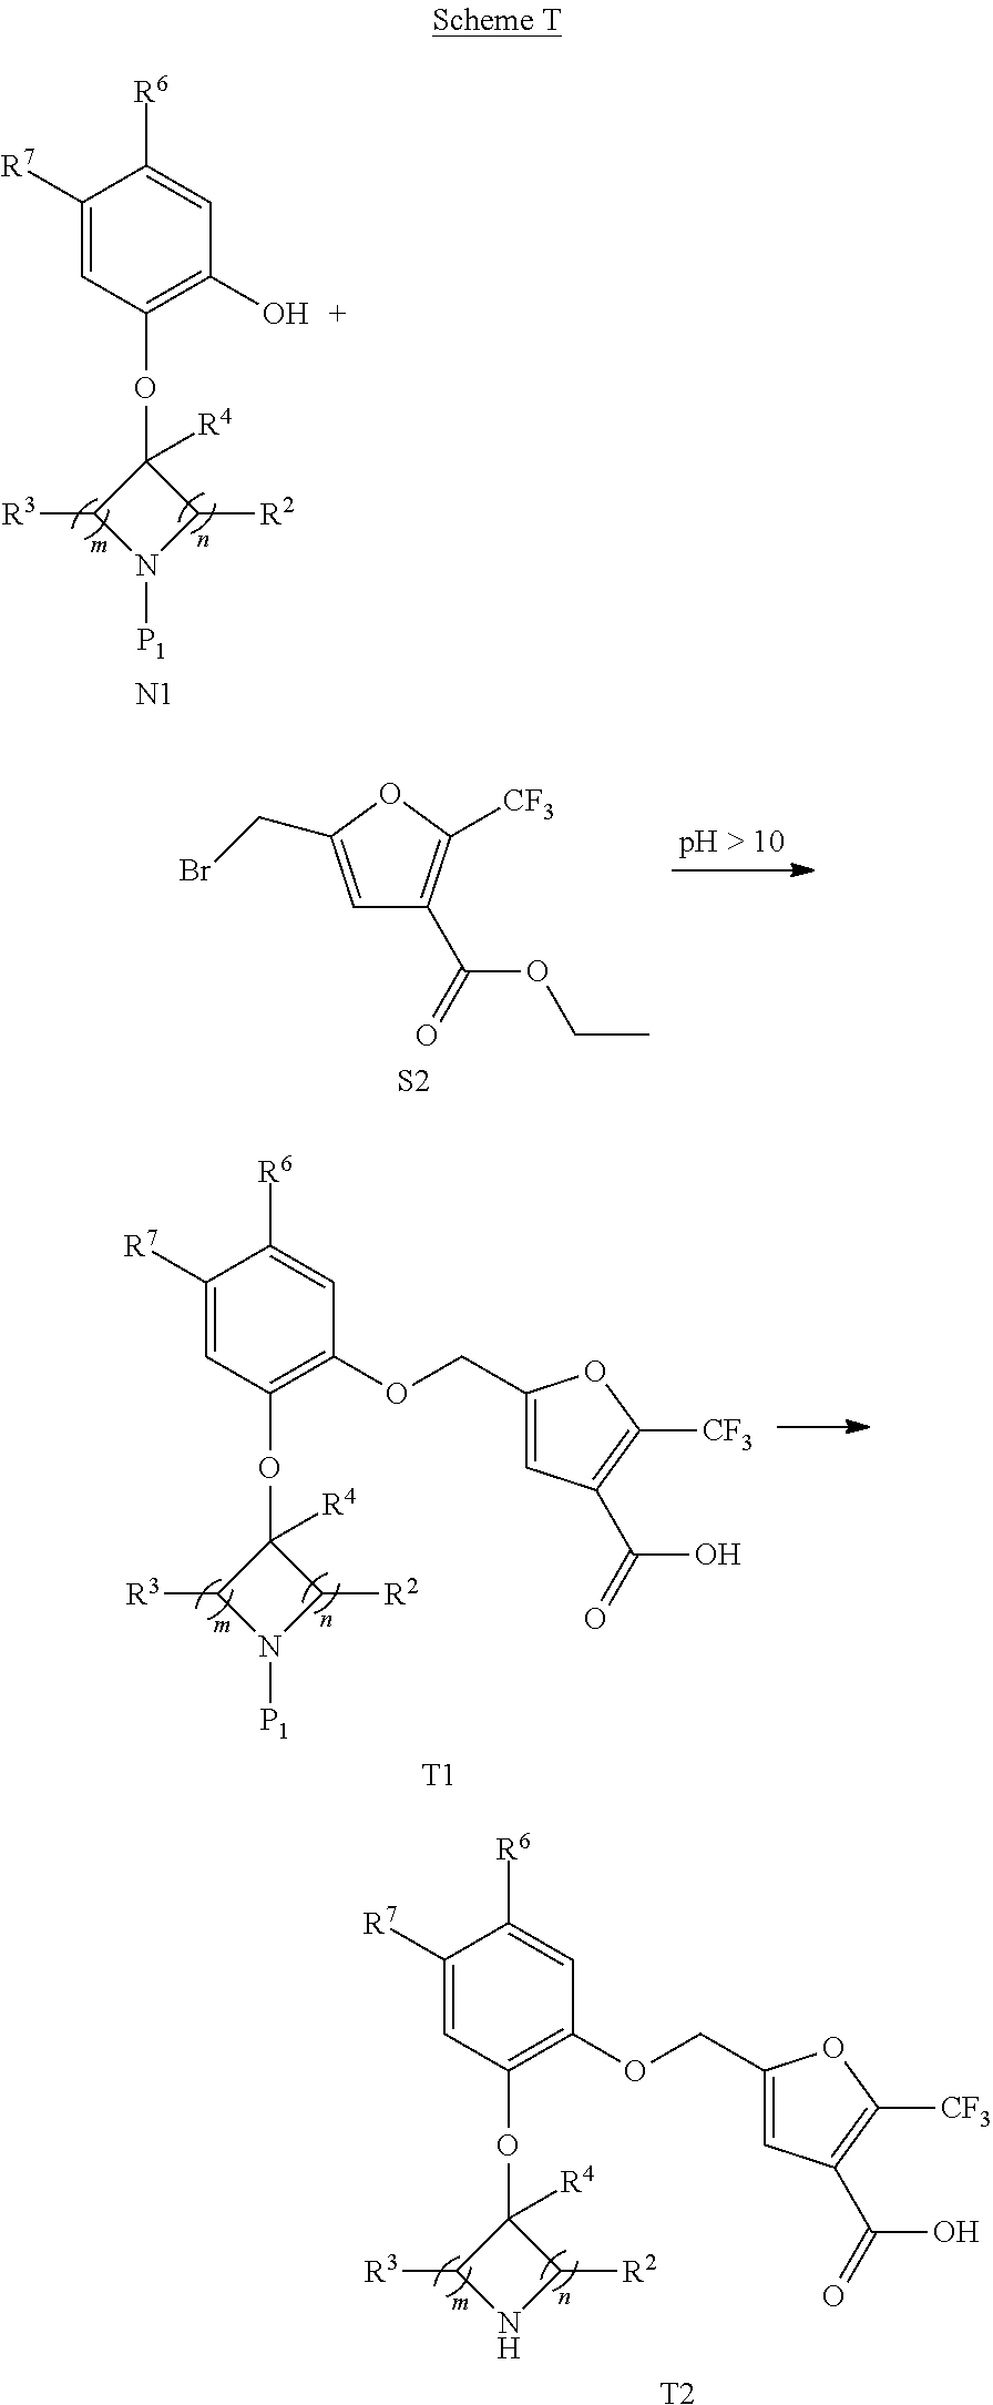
[N1].C1([R4])(OC2=C(O)C=C([R6])C([R7])=C2)C([R3])N([P1])C1[R2].C1=C(CBr)OC([CF3])=C1C(OCC)=O.[S2].[T1].C1([R4])(OC2=C(OCC3=CC(C(O)=O)=C([CF3])O3)C=C([R6])C([R7])=C2)C([R3])N([P1])C1[R2].[T2].C1([R4])(OC2=C(OCC3=CC(C(O)=O)=C([CF3])O3)C=C([R6])C([R7])=C2)C([R3])NC1[R2]
